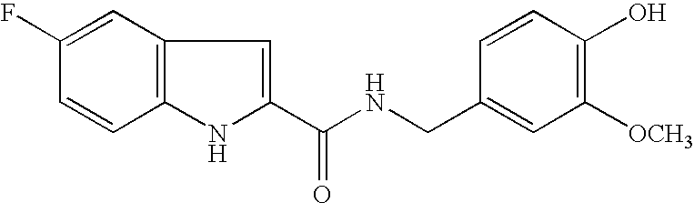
C1(C(NCC2=CC([OCH3])=C(O)C=C2)=O)=CC2=C(N1)C=CC(F)=C2
